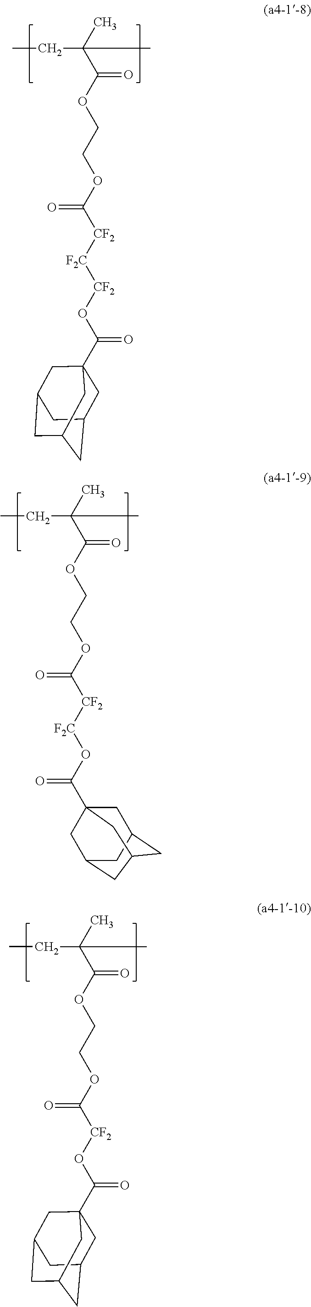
C(C(C)(C(OCCOC([CF2][F2C]OC(C12CC3CC(C1)CC(C2)C3)=O)=O)=O)C)C.C(C(C)(C(OCCOC([CF2][F2C][CF2]OC(C12CC3CC(CC(C1)C3)C2)=O)=O)=O)C)C.C(C(C)(C(OCCOC([CF2]OC(C12CC3CC(CC(C1)C3)C2)=O)=O)=O)C)C
